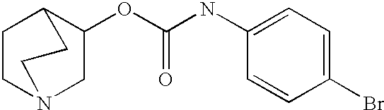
C1(OC(NC2=CC=C(Br)C=C2)=O)CN2CCC1CC2
